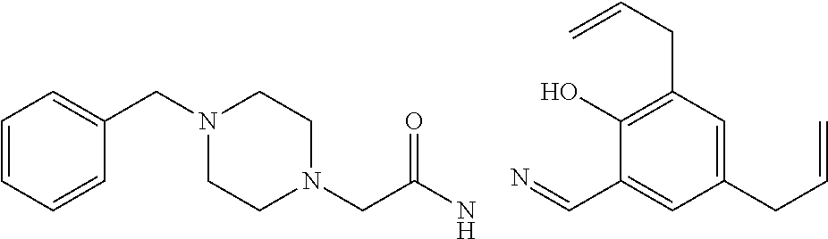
C1=CC=CC(CN2CCN(CC(N)=O)CC2)=C1.N=CC1=CC(CC=C)=CC(CC=C)=C1O
